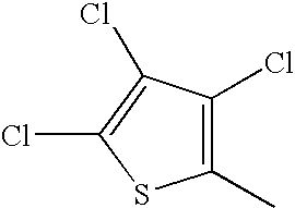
ClC1=C(Cl)C(Cl)=C(C)S1
